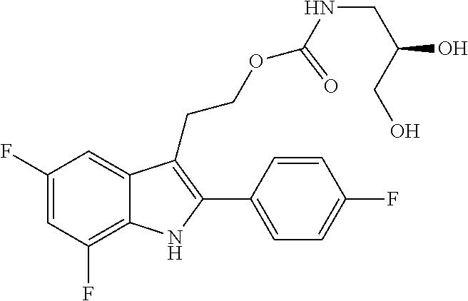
C1(C2=C(CCOC(NCC(O)CO)=O)C3=CC(F)=CC(F)=C3N2)=CC=C(F)C=C1
